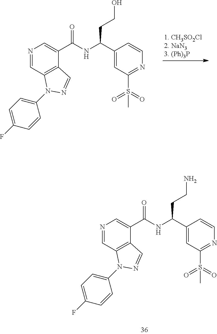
N1=CC2=C(C(C(NC(C3=CC(S(=O)(=O)C)=NC=C3)CCN)=O)=C1)C=NN2C1=CC=C(F)C=C1.N1=CC2=C(C(C(NC(C3=CC(S(=O)(=O)C)=NC=C3)CCO)=O)=C1)C=NN2C1=CC=C(F)C=C1
